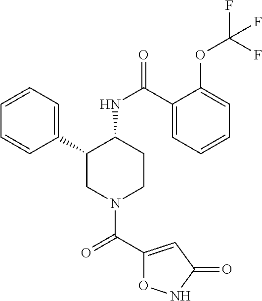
C1=CC=C(C2CN(C(C3=CC(=O)NO3)=O)CCC2NC(=O)C2=CC=CC=C2OC(F)(F)F)C=C1
